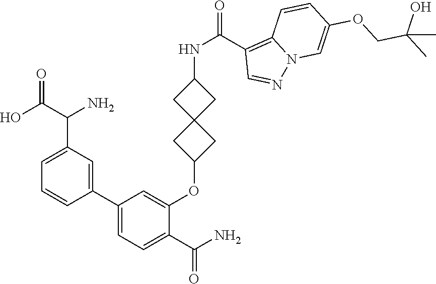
C1(C2=CC(C(C(O)=O)N)=CC=C2)=CC=C(C(N)=O)C(OC2CC3(C2)CC(NC(=O)C2=C4N(N=C2)C=C(OCC(C)(O)C)C=C4)C3)=C1
